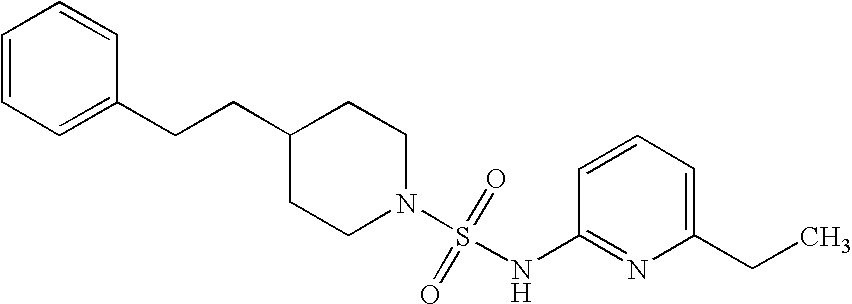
C1(CCC2=CC=CC=C2)CCN(S(=O)(=O)NC2=NC(CC)=CC=C2)CC1
